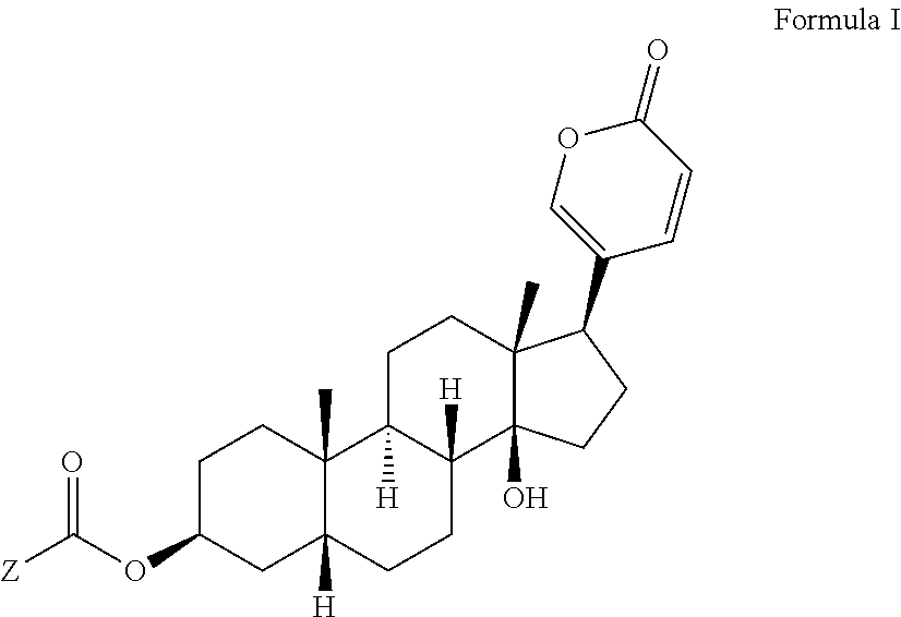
C1C(OC(=O)[Z])CC2([H])C(C)(C1)C1([H])C([H])(CC2)C2(O)C(C)(CC1)C(C1=COC(=O)C=C1)CC2
